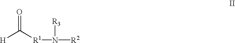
[H]C([R1]N([R2])[R3])=O
